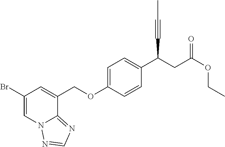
C1(Br)=CN2C(=NC=N2)C(COC2=CC=C(C(CC(OCC)=O)C#CC)C=C2)=C1
